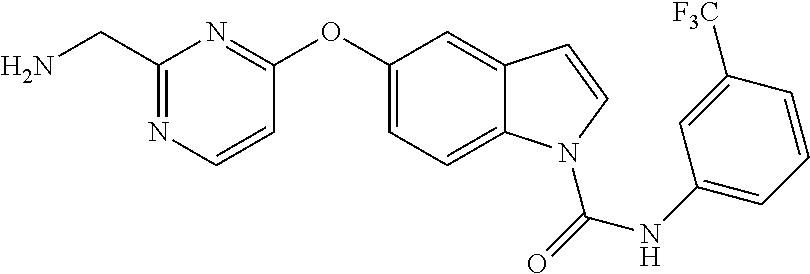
O(C1=CC=C2C(=C1)C=CN2C(=O)NC1=CC=CC([F3C])=C1)C1=NC(CN)=NC=C1
